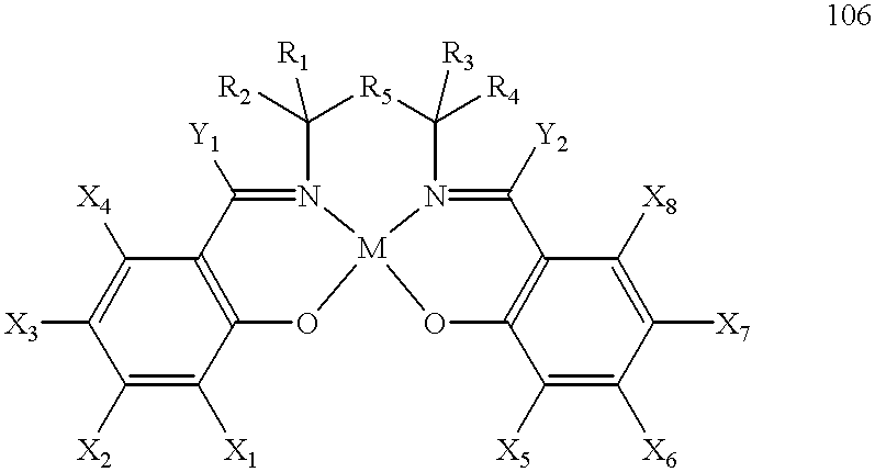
C1([X2])=C([X1])C2=C(C([X4])=C1[X3])C([Y1])=N1C([R2])([R1])[R5]C([R4])([R3])N3=C([Y2])C4=C(O[M]13O2)C([X5])=C([X6])C([X7])=C4[X8]
